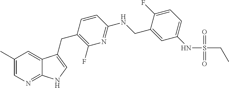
C1(C)=CN=C2C(=C1)C(CC1=C(F)N=C(NCC3=CC(NS(=O)(=O)CC)=CC=C3F)C=C1)=CN2
